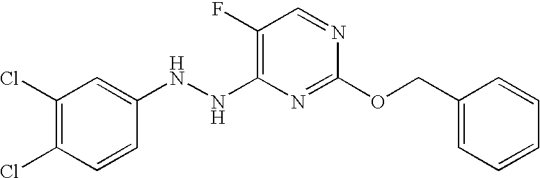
C1(F)=C(NNC2=CC(Cl)=C(Cl)C=C2)N=C(OCC2=CC=CC=C2)N=C1
